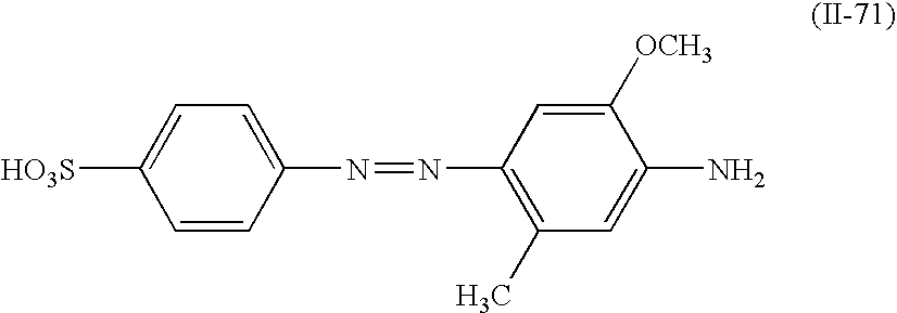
C1=CC(N=NC2=C(C)C=C(N)C([OCH3])=C2)=CC=C1[HO3S]
